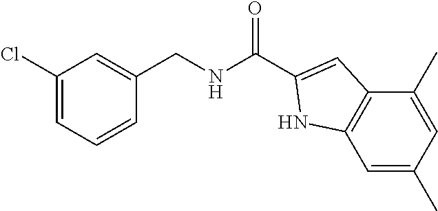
C1=C(CNC(=O)C2=CC3=C(C=C(C)C=C3C)N2)C=CC=C1Cl
